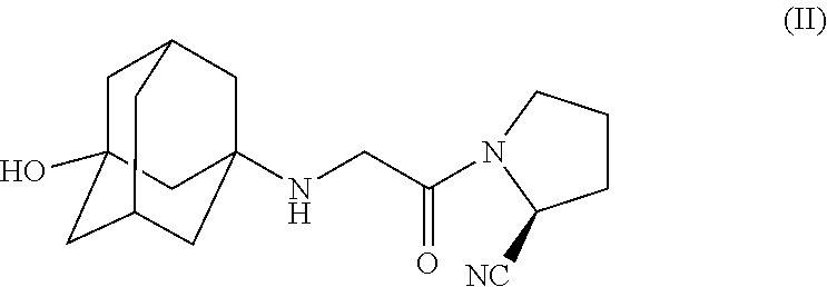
C1C2(O)CC3CC(NCC(N4CCCC4[NC])=O)(CC1C3)C2
